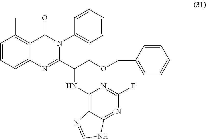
C1=CC=C2C(=C1C)C(=O)N(C1=CC=CC=C1)C(C(NC1=C3C(=NC(F)=N1)NC=N3)COCC1=CC=CC=C1)=N2
